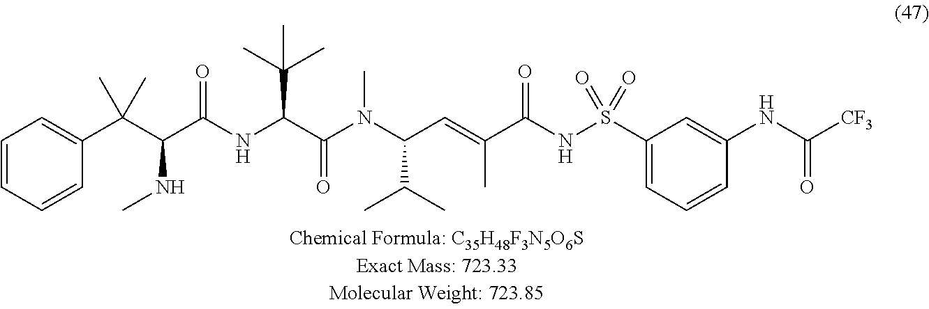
C1=CC=C(C(C(C(NC(C(N(C(C=C(C(NS(C2=CC=CC(NC([CF3])=O)=C2)(=O)=O)=O)C)C(C)C)C)=O)C(C)(C)C)=O)NC)(C)C)C=C1
